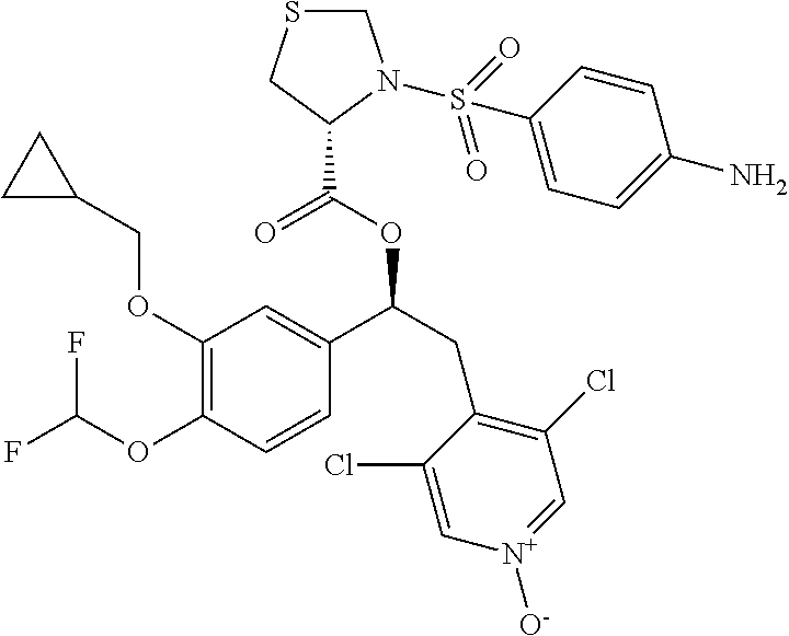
C1(OCC2CC2)=C(OC(F)F)C=CC(C(CC2=C(Cl)C=[N+]([O-])C=C2Cl)OC(=O)C2N(S(C3=CC=C(N)C=C3)(=O)=O)CSC2)=C1
